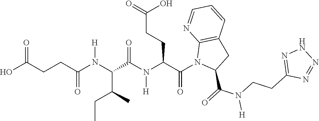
C(CC(N(C(C(C)CC)C(N(C(C(N1C(C(=O)N(CCC2=NNN=N2)[H])CC2=C1N=CC=C2)=O)CCC(=O)O)[H])=O)[H])=O)C(O)=O
